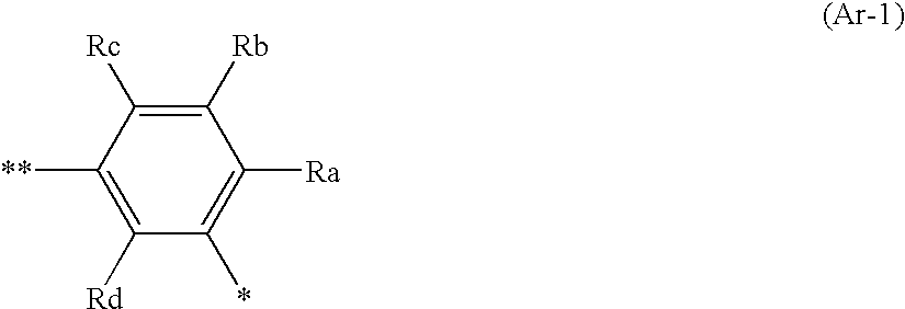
C1([Rd])=C([**])C([Rc])=C([Rb])C([Ra])=C1*
